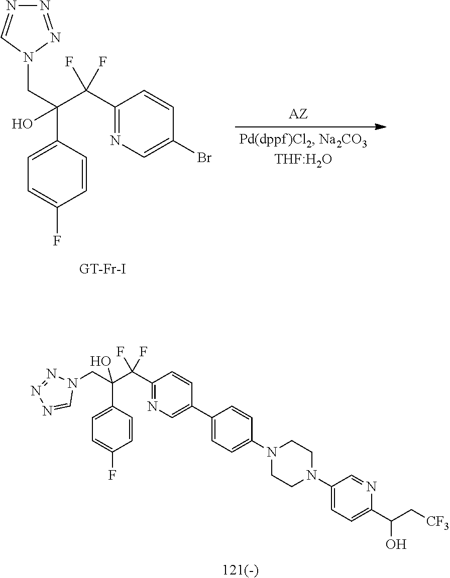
[121(-)].C1(C(C(C2=CC=C(F)C=C2)(O)CN2N=NN=C2)(F)F)=NC=C(C2=CC=C(N3CCN(C4=CC=C(C(C[CF3])O)N=C4)CC3)C=C2)C=C1.C1(C(C(CN2N=NN=C2)(C2=CC=C(F)C=C2)O)(F)F)=NC=C(Br)C=C1.[GT-Fr-I]
